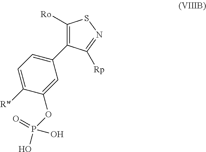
C1=C(C2=C([Ro])SN=C2[Rp])C=C(OP(=O)(O)O)C([Rw])=C1
